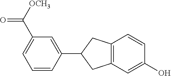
C12=C(C=C(O)C=C1)CC(C1=CC(C([OCH3])=O)=CC=C1)C2
